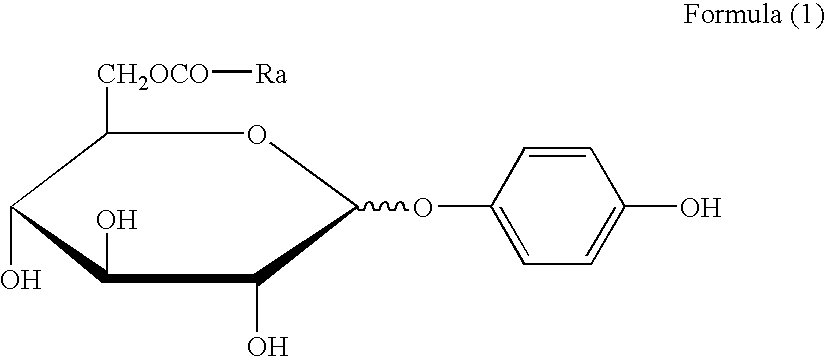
C1([CH2OCO][Ra])C(O)C(O)C(O)C(OC2=CC=C(O)C=C2)O1
